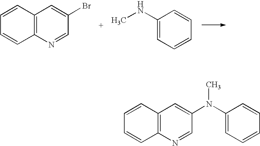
C1=CC2=C(C=C1)N=CC(Br)=C2.C1(NC)=CC=CC=C1.C1=CC2=C(C=C1)N=CC(N(C)C1=CC=CC=C1)=C2
